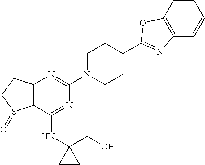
C12=C(C(NC3(CO)CC3)=NC(N3CCC(C4=NC5=C(C=CC=C5)O4)CC3)=N1)S(=O)CC2
